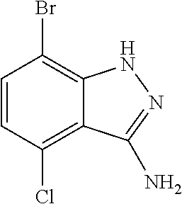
C1=CC(Cl)=C2C(=C1Br)NN=C2N
